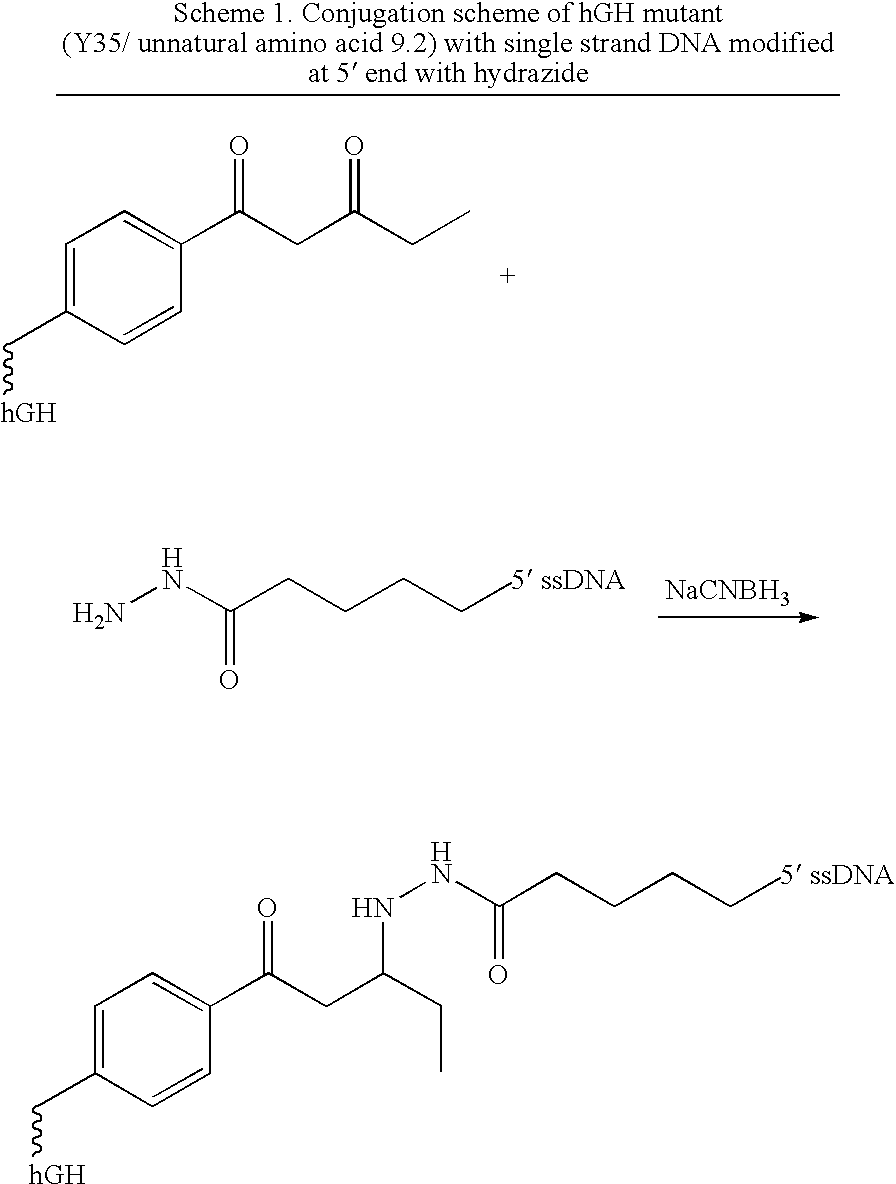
[NaCNBH3].NNC(CCCC[5 ssDNA])=O.C1=C(C[hGH])C=CC(C(CC(=O)CC)=O)=C1.C1=C(C[hGH])C=CC(C(CC(CC)NNC(CCCC[5 ssDNA])=O)=O)=C1
